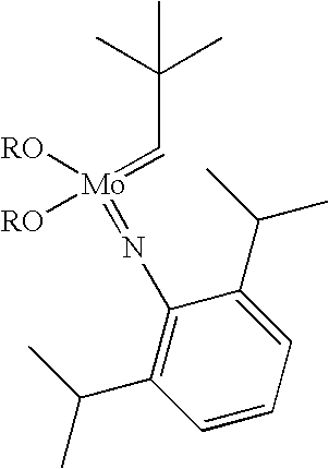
C(C=[Mo]([RO])([RO])=NC1=C(C(C)C)C=CC=C1C(C)C)(C)(C)C
